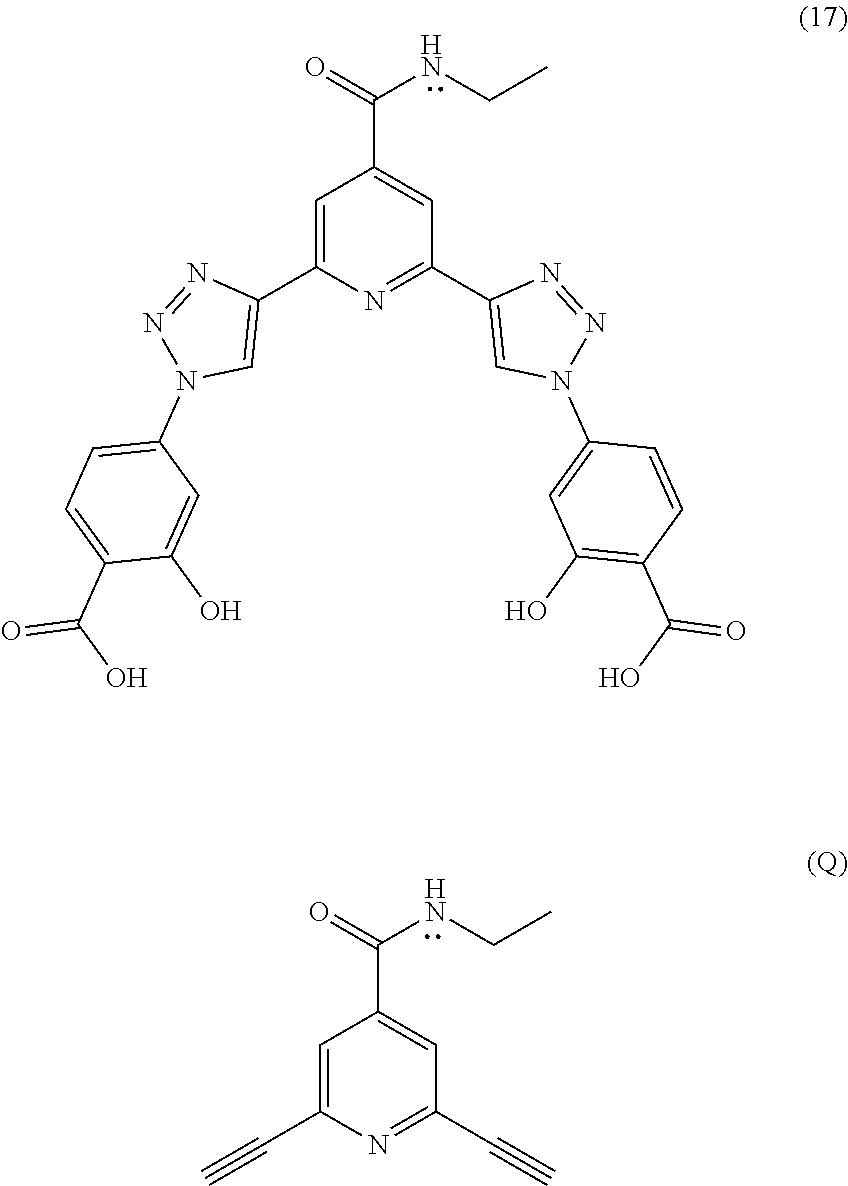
C1(N2N=NC(C3=NC(C4=CN(C5=CC=C(C(O)=O)C(O)=C5)N=N4)=CC(C(NCC)=O)=C3)=C2)=CC(O)=C(C(=O)O)C=C1.C1(C(NCC)=O)=CC(C#C)=NC(C#C)=C1
